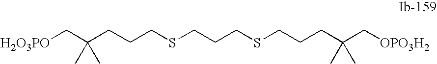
[OPO3H2]CC(CCCSCCCSCCCC(C[OPO3H2])(C)C)(C)C
